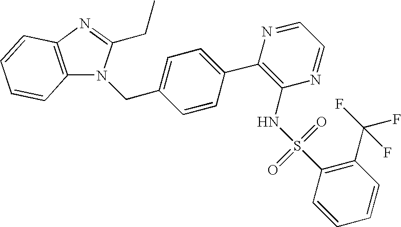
C12=C(N=C(CC)N1CC1=CC=C(C3=C(NS(C4=C(C(F)(F)F)C=CC=C4)(=O)=O)N=CC=N3)C=C1)C=CC=C2
